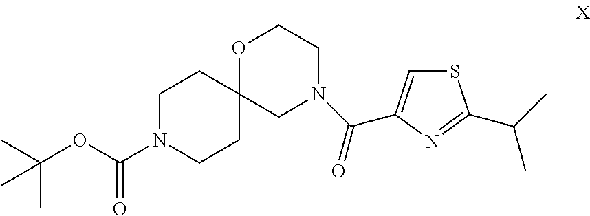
C1N(C(OC(C)(C)C)=O)CCC2(C1)CN(C(C1=CSC(C(C)C)=N1)=O)CCO2
